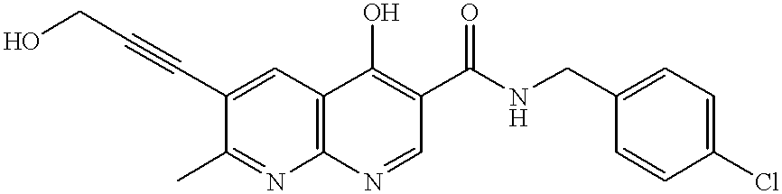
C12=C(C=C(C#CCO)C(C)=N1)C(O)=C(C(NCC1=CC=C(Cl)C=C1)=O)C=N2
